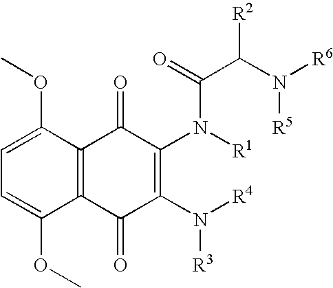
C1=C(OC)C2=C(C(OC)=C1)C(=O)C(N([R4])[R3])=C(N([R1])C(=O)C(N([R6])[R5])[R2])C2=O
